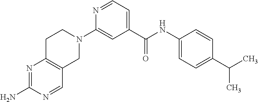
N1=C(N)N=CC2=C1CCN(C1=CC(C(NC3=CC=C(C(C)C)C=C3)=O)=CC=N1)C2
